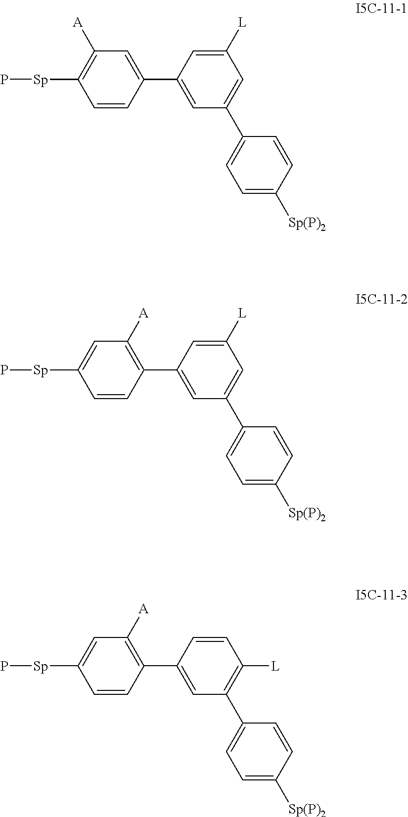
C1=C([L])C=C(C2=CC=C([Sp(P)2])C=C2)C=C1C1=CC([A])=C([Sp]P)C=C1.C1=C([L])C=C(C2=CC=C([Sp(P)2])C=C2)C=C1C1=C([A])C=C([Sp]P)C=C1.C1=CC([L])=C(C2=CC=C([Sp(P)2])C=C2)C=C1C1=C([A])C=C([Sp]P)C=C1
